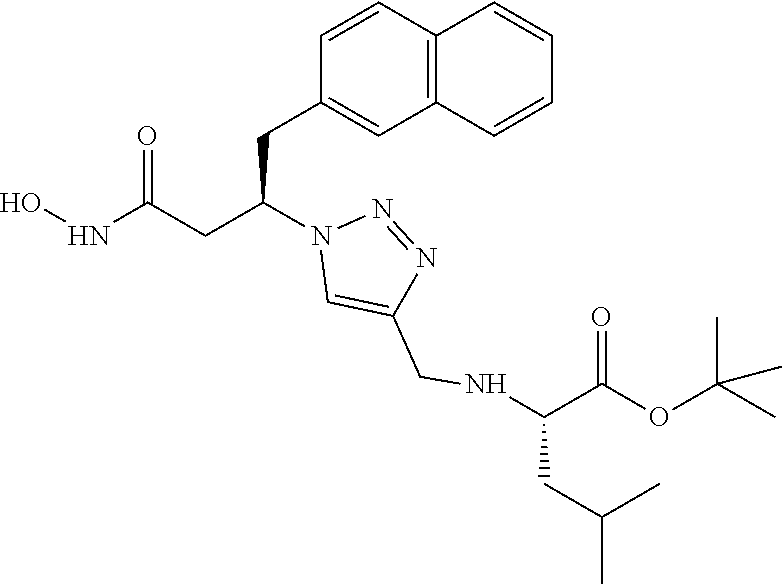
C1(CC(CC(NO)=O)N2C=C(CNC(CC(C)C)C(OC(C)(C)C)=O)N=N2)=CC2=C(C=C1)C=CC=C2
